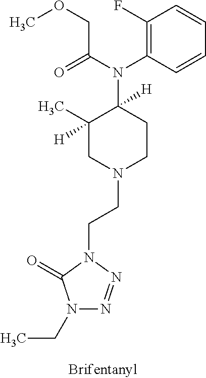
N1(CC)N=NN(CCN2CCC(N(C(=O)COC)C3=C(F)C=CC=C3)([H])C(C)([H])C2)C1=O
